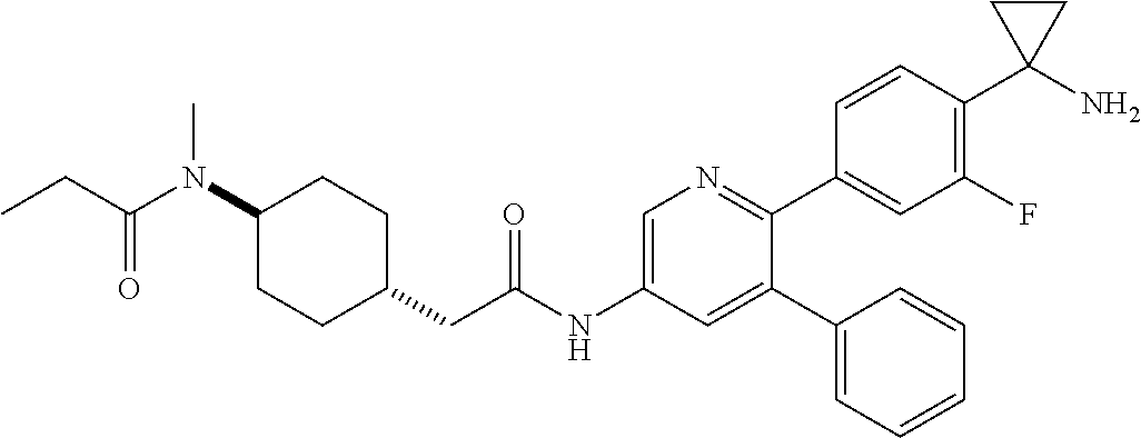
C1(N(C(CC)=O)C)CCC(CC(NC2=CN=C(C3=CC(F)=C(C4(N)CC4)C=C3)C(C3=CC=CC=C3)=C2)=O)CC1
